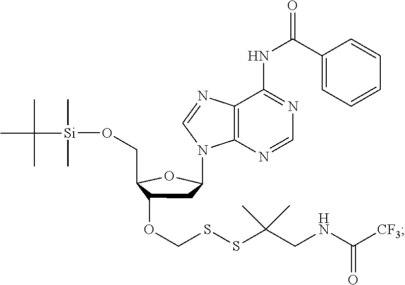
C1C(OCSSC(CNC([CF3])=O)(C)C)C(CO[Si](C(C)(C)C)(C)C)OC1N1C2=C(C(NC(C3=CC=CC=C3)=O)=NC=N2)N=C1
